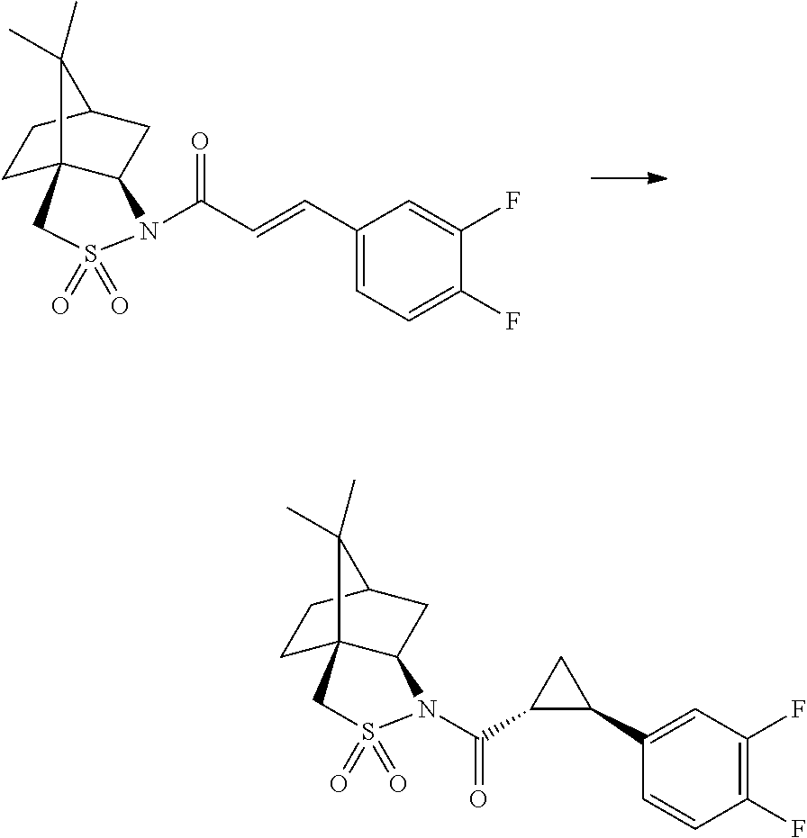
C1(C=CC(=O)N2C3C4(CCC(C3)C4(C)C)CS2(=O)=O)=CC=C(F)C(F)=C1.C1C23C(CC(C1)C2(C)C)N(C(C1C(C2=CC(F)=C(F)C=C2)C1)=O)S(=O)(=O)C3
